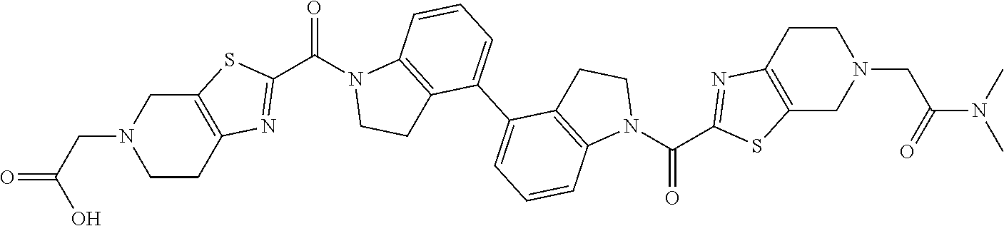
OC(=O)CN1CCC2=C(C1)SC(C(=O)N1CCC3=C1C=CC=C3C1=CC=CC3=C1CCN3C(=O)C1=NC3=C(S1)CN(CC(=O)N(C)C)CC3)=N2
